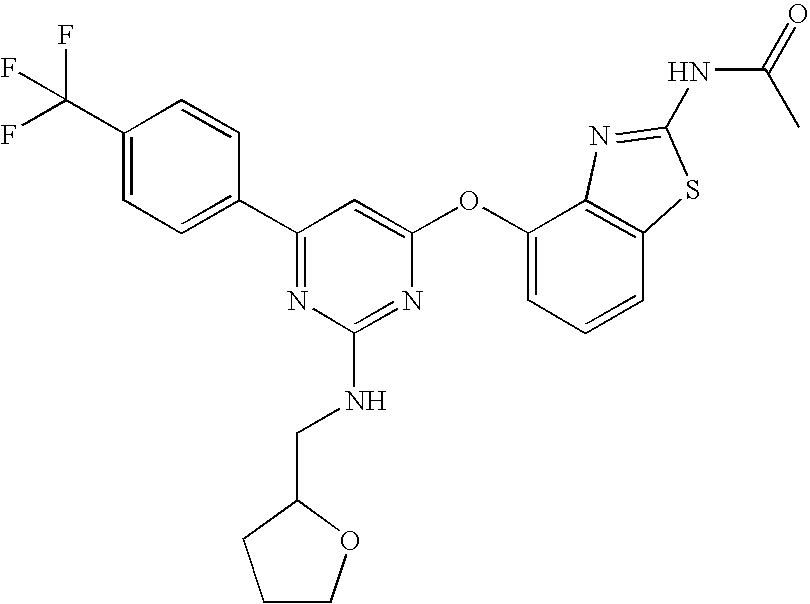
C1(C(F)(F)F)=CC=C(C2=NC(NCC3CCCO3)=NC(OC3=CC=CC4=C3N=C(NC(C)=O)S4)=C2)C=C1
